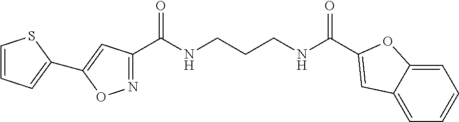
C1(C(NCCCNC(=O)C2=CC3=CC=CC=C3O2)=O)=NOC(C2=CC=CS2)=C1
